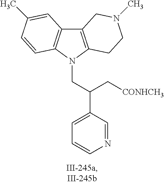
C12=C(N(CC(C3=CC=CN=C3)C[CONHCH3])C3=C1C=C(C)C=C3)CCN(C)C2
